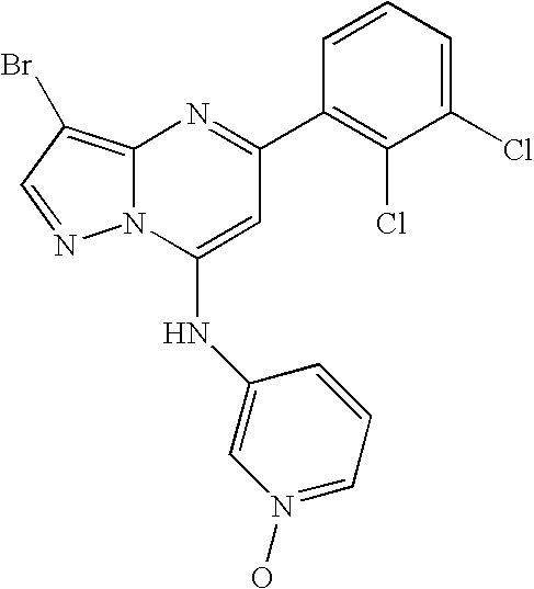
C12=C(Br)C=NN1C(NC1=CN(O)=CC=C1)=CC(C1=C(Cl)C(Cl)=CC=C1)=N2
